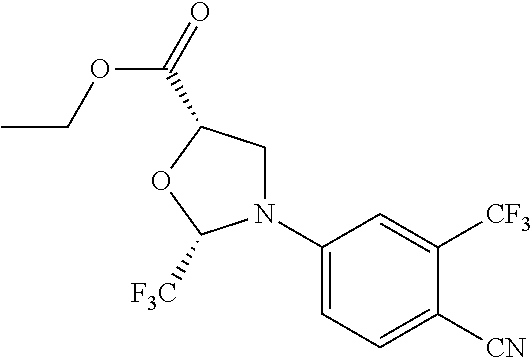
C1(N2CC(C(OCC)=O)OC2[F3C])=CC=C([CN])C([CF3])=C1
